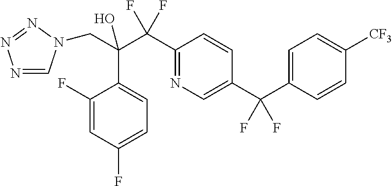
C(C(C(C1=NC=C(C(C2=CC=C([CF3])C=C2)(F)F)C=C1)(F)F)(O)C1=CC=C(F)C=C1F)N1C=NN=N1
